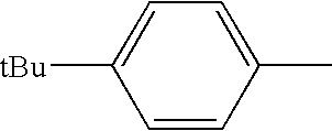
C1=CC(C)=CC=C1[tBu]
